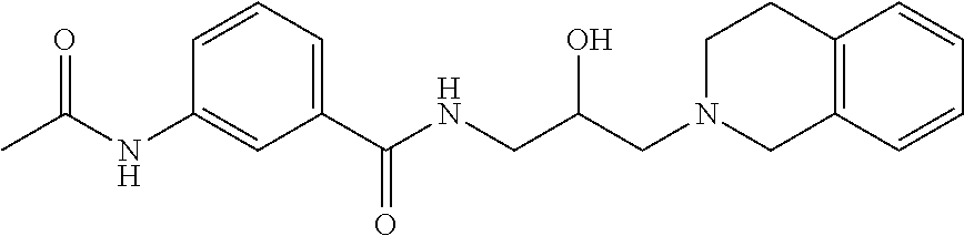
C1(NC(C)=O)=CC(C(NCC(CN2CCC3=C(C2)C=CC=C3)O)=O)=CC=C1
